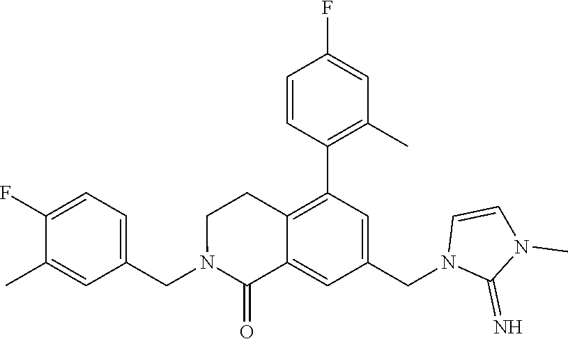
C1(CN2C(=O)C3=CC(CN4C(=N)N(C)C=C4)=CC(C4=C(C)C=C(F)C=C4)=C3CC2)=CC=C(F)C(C)=C1
